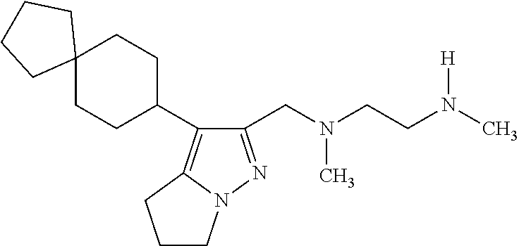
C1(CN(CCN(C)[H])C)=NN2C(=C1C1CCC3(CC1)CCCC3)CCC2
